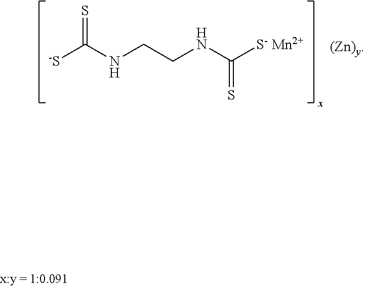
[-S]C(NCCNC([S- Mn2+])=S)=S
